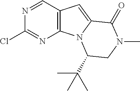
C12=C(C=NC(Cl)=N1)C=C1N2C(C(C)(C)C)CN(C)C1=O
